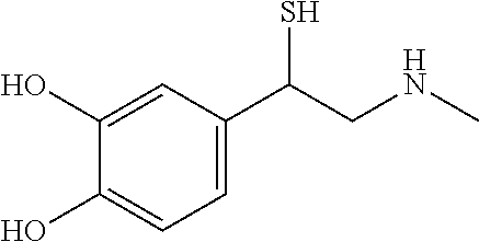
C1=C(C(CNC)S)C=C(O)C(O)=C1
